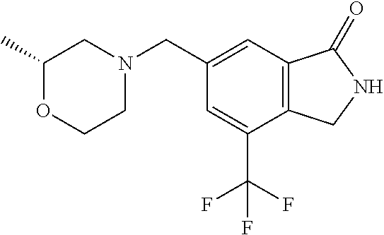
C1(CN2CC(C)OCC2)=CC2=C(C(C(F)(F)F)=C1)CNC2=O
